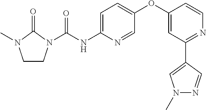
C1CN(C(NC2=CC=C(OC3=CC(C4=CN(C)N=C4)=NC=C3)C=N2)=O)C(=O)N1C
